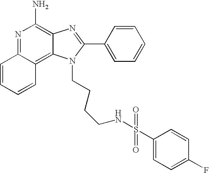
N1=C2C(=C3C(=C1N)N=C(C1=CC=CC=C1)N3CCCCNS(C1=CC=C(F)C=C1)(=O)=O)C=CC=C2
